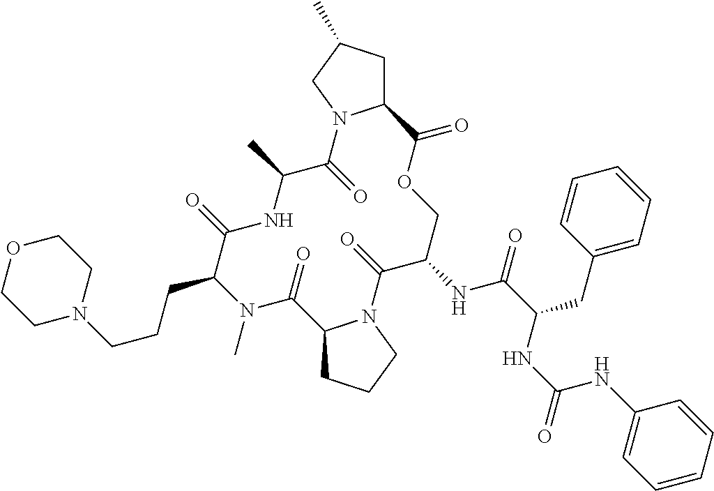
C12CC(C)CN1C(=O)C(C)NC(=O)C(CCCN1CCOCC1)N(C)C(=O)C1CCCN1C(=O)C(NC(=O)C(CC1=CC=CC=C1)NC(=O)NC1=CC=CC=C1)COC2=O
